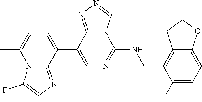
C1(C2=CC=C(C)N3C2=NC=C3F)=CN=C(NCC2=C3C(=CC=C2F)OCC3)N2C1=NN=C2
